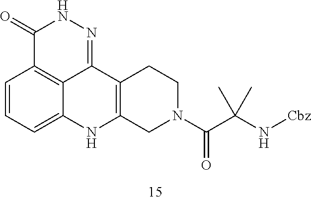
C1(=O)C2=C3C(=NN1)C1=C(NC3=CC=C2)CN(C(C(N[Cbz])(C)C)=O)CC1
